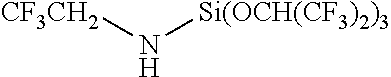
[CF3CH2]N[Si(OCH(CF3)2)3]
